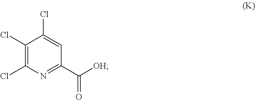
C1(Cl)=C(Cl)N=C(C([OH])=O)C=C1Cl
